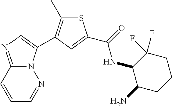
C1=CC2=NC=C(C3=C(C)SC(C(=O)NC4C(N)CCCC4(F)F)=C3)N2N=C1
